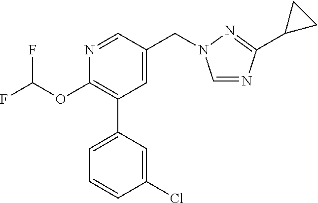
C1(OC(F)F)=C(C2=CC=CC(Cl)=C2)C=C(CN2C=NC(C3CC3)=N2)C=N1
